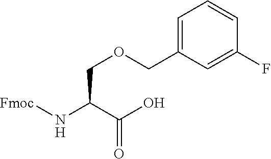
[Fmoc]NC(C(O)=O)COCC1=CC=CC(F)=C1
